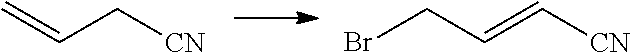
C=CC[CN].BrCC=C[CN]
